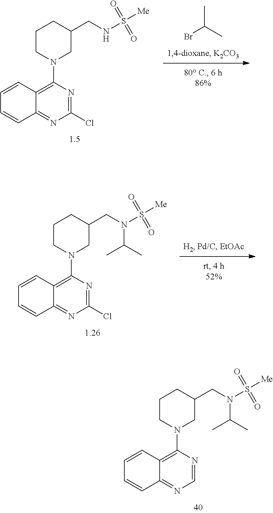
C1(N2CCCC(CN(S([Me])(=O)=O)C(C)C)C2)=C2C(=NC=N1)C=CC=C2.C1(N2CCCC(CN(S([Me])(=O)=O)C(C)C)C2)=C2C(=NC(Cl)=N1)C=CC=C2.C1(N2CCCC(CNS([Me])(=O)=O)C2)=C2C(=NC(Cl)=N1)C=CC=C2.CC(C)Br
